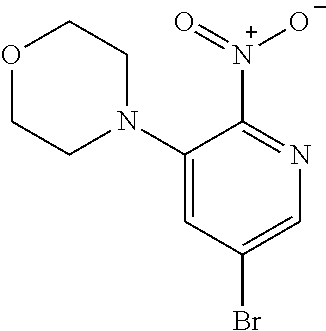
C1(N2CCOCC2)=CC(Br)=CN=C1[N+](=O)[O-]
